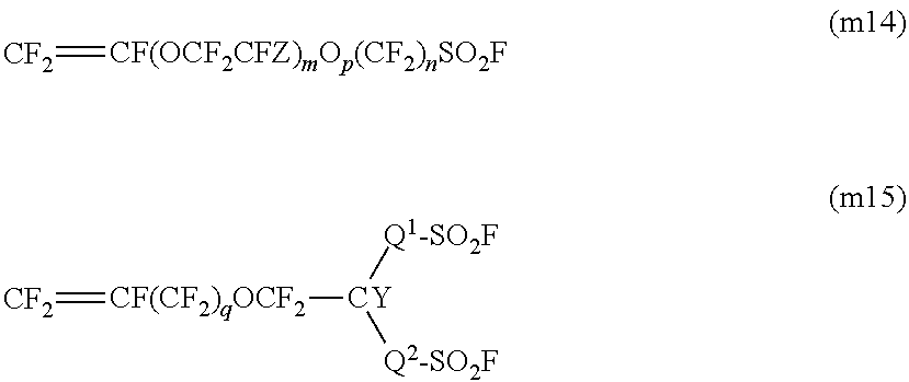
[CF2]=[CF(OCF2CFZ)mOp(CF2)nSO2F].[CF2]=[CF(CF2)qOCF2][CY]([Q1-SO2F])[Q2-SO2F]
